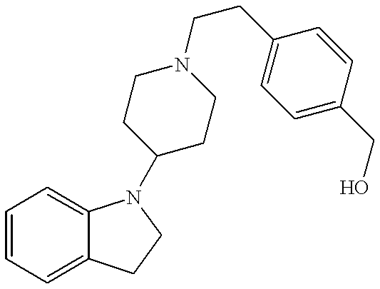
C1=CC=C2C(=C1)N(C1CCN(CCC3=CC=C(CO)C=C3)CC1)CC2
